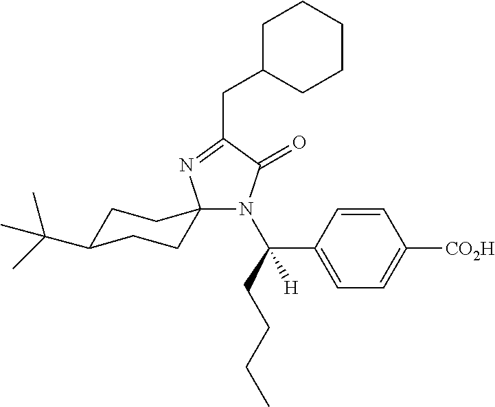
C1C(C(C)(C)C)CCC2(C1)N(C(CCCC)(C1=CC=C([CO2H])C=C1)[H])C(=O)C(CC1CCCCC1)=N2
